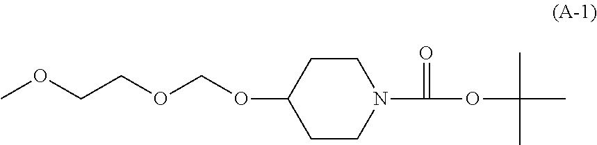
C1CC(OCOCCOC)CCN1C(=O)OC(C)(C)C
